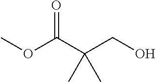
OCC(C(OC)=O)(C)C
